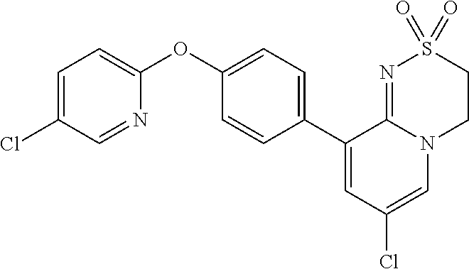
C1(C2=CC(Cl)=CN3C2=NS(=O)(=O)CC3)=CC=C(OC2=CC=C(Cl)C=N2)C=C1
